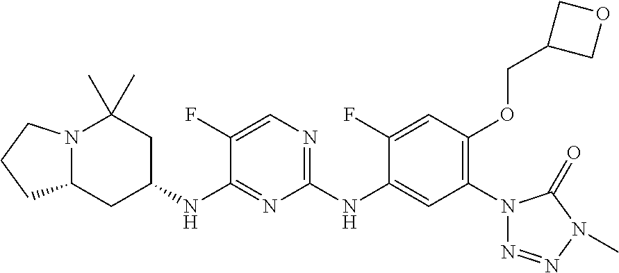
C1(NC2=CC(N3N=NN(C)C3=O)=C(OCC3COC3)C=C2F)=NC=C(F)C(NC2CC(C)(C)N3C(C2)CCC3)=N1
